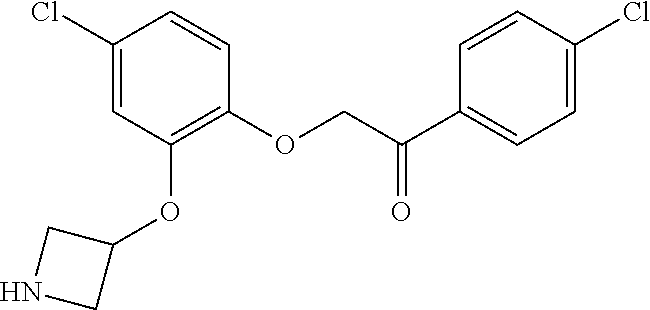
C1(Cl)=CC(OC2CNC2)=C(OCC(C2=CC=C(Cl)C=C2)=O)C=C1
